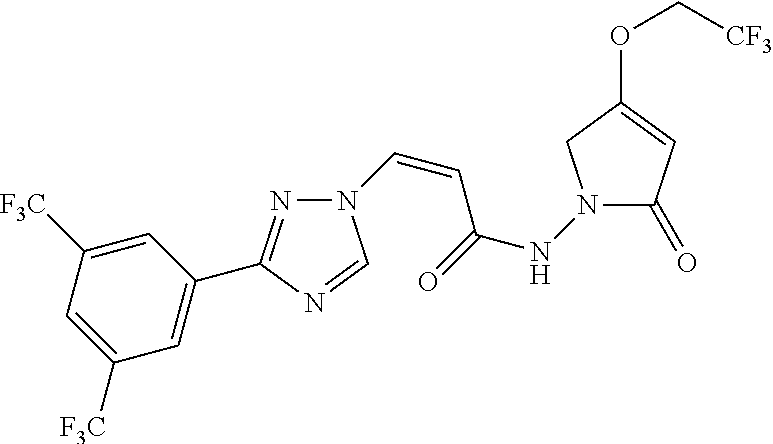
N1=C(C2=CC([F3C])=CC([F3C])=C2)N=CN1C=CC(=O)NN1C(=O)C=C(OC[CF3])C1
